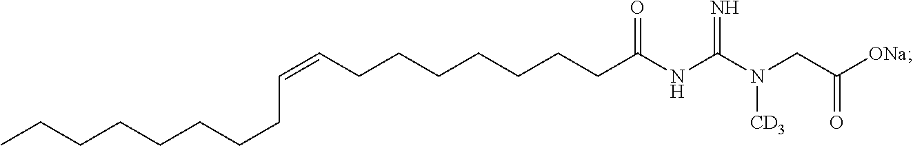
C(CCCC(=O)NC(N(CC([ONa])=O)[CD3])=N)CCCC=CCCCCCCCC
